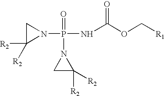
C1C([R2])([R2])N1P(NC(OC[R1])=O)(N1CC1([R2])[R2])=O
